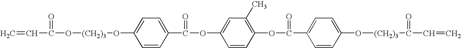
C=CC(=O)O[(CH2)3]OC1=CC=C(C(=O)OC2=CC(C)=C(OC(=O)C3=CC=C(O[(CH2)3]C(=O)C=C)C=C3)C=C2)C=C1
